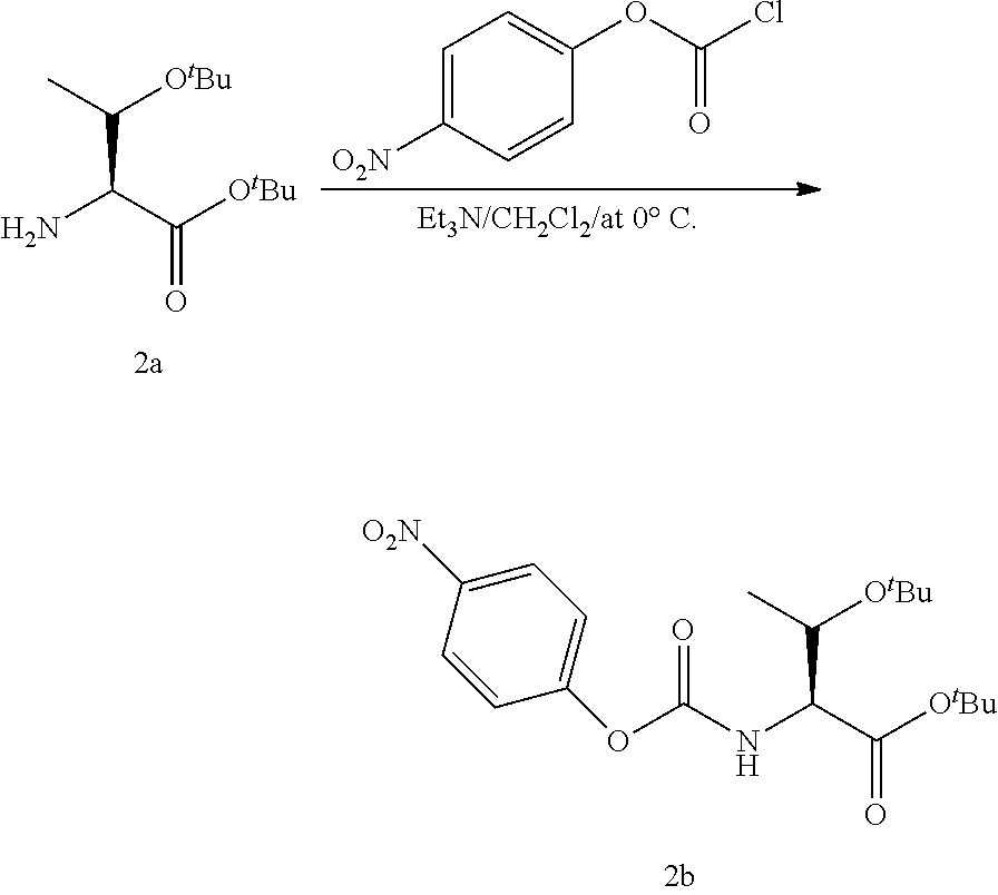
NC(C([OtBu])=O)C(C)[OtBu].C1=C([O2N])C=CC(OC(Cl)=O)=C1.N(C(C([OtBu])=O)C(C)[OtBu])C(OC1=CC=C([O2N])C=C1)=O
